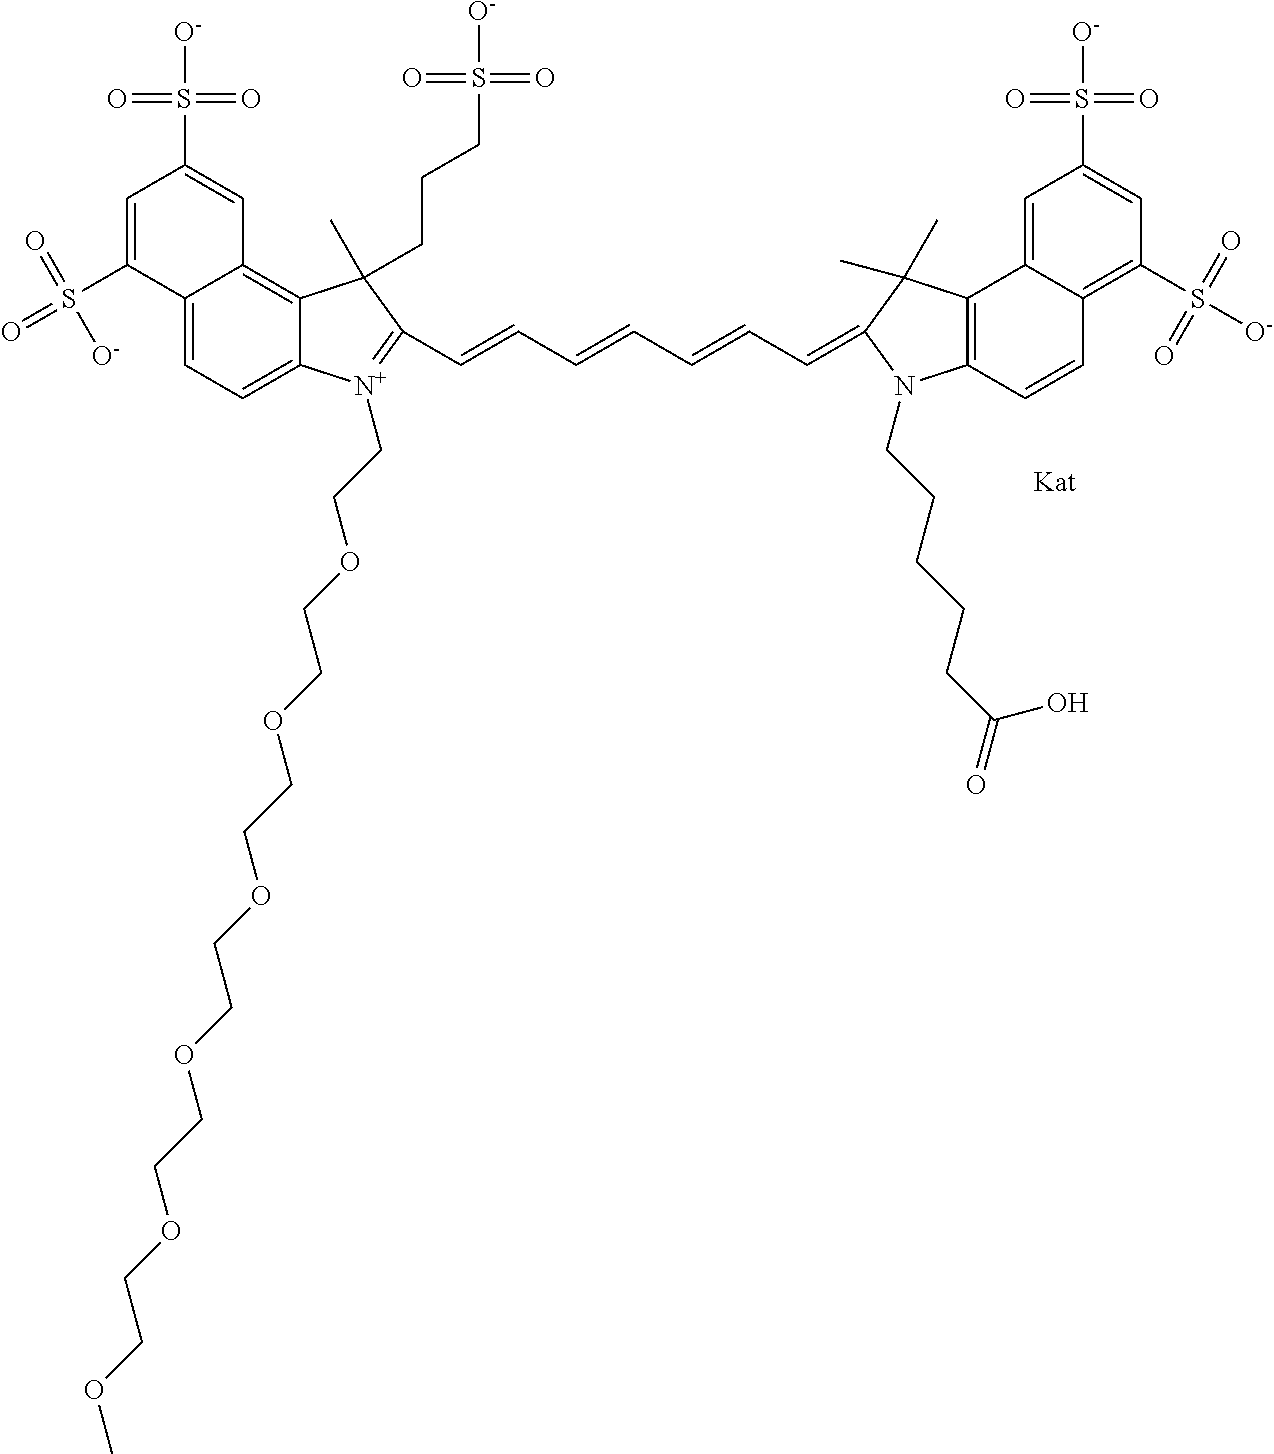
C12=CC=C3C(=C1C=C(S(=O)(=O)[O-])C=C2S(=O)(=O)[O-])C(CCCS(=O)(=O)[O-])(C)C(C=CC=CC=CC=C1C(C)(C)C2=C(C=CC4=C(S([O-])(=O)=O)C=C(S(=O)(=O)[O-])C=C42)N1CCCCCC(O)=O)=[N+]3CCOCCOCCOCCOCCOCCOC
